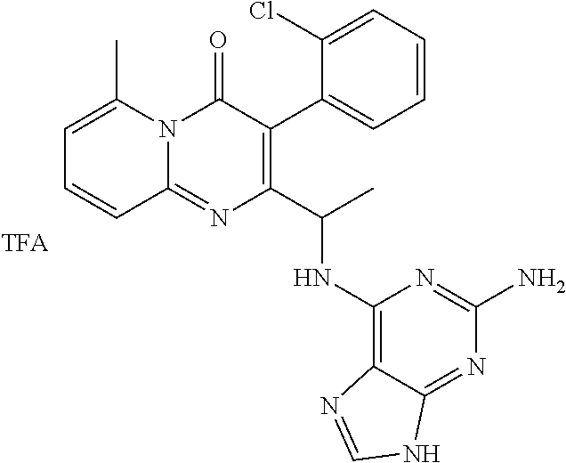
C1=C(C)N2C(=NC(C(C)NC3=C4C(=NC(N)=N3)NC=N4)=C(C3=CC=CC=C3Cl)C2=O)C=C1
